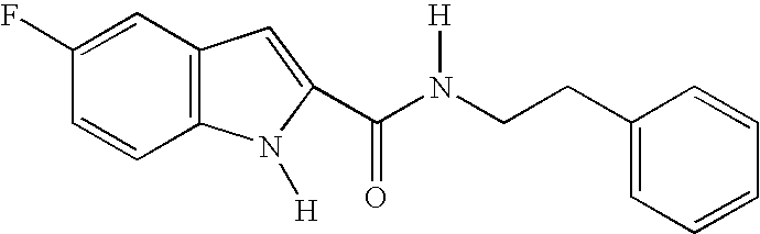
C1(F)=CC2=C(C=C1)N([H])C(C(N(CCC1=CC=CC=C1)[H])=O)=C2
